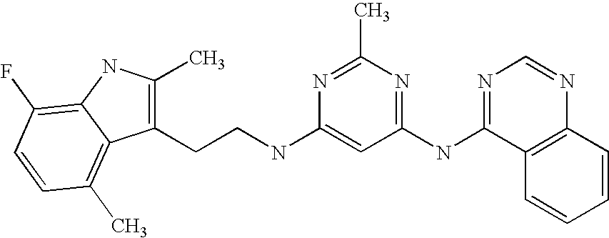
C1(NC2=NC(C)=NC(NCCC3=C(C)NC4=C(F)C=CC(C)=C34)=C2)=NC=NC2=C1C=CC=C2
